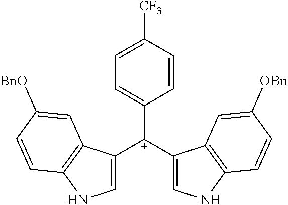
C1([C+](C2=CNC3=C2C=C([OBn])C=C3)C2=CNC3=C2C=C([BnO])C=C3)=CC=C([CF3])C=C1
